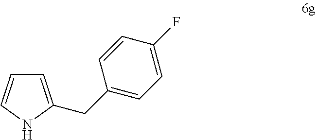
C1=CNC(CC2=CC=C(F)C=C2)=C1
